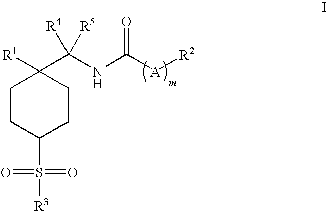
C1CC(S(=O)(=O)[R3])CCC1([R1])C(NC([A][R2])=O)([R4])[R5]
